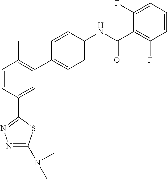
C1=CC(C2=NN=C(N(C)C)S2)=CC(C2=CC=C(NC(C3=C(F)C=CC=C3F)=O)C=C2)=C1C
